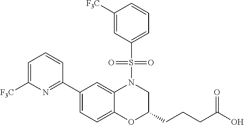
C1(C2=NC([F3C])=CC=C2)=CC=C2C(=C1)N(S(C1=CC=CC([F3C])=C1)(=O)=O)CC(CCCC(O)=O)O2
